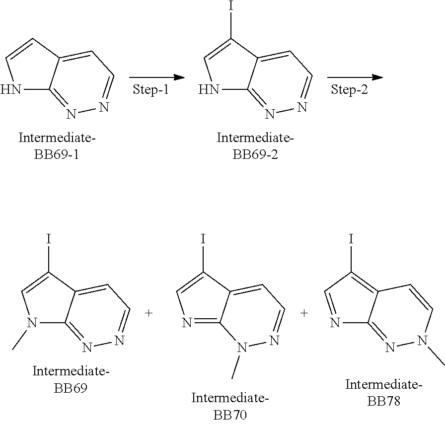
N1C2=NN=CC=C2C=C1.N1C2=NN=CC=C2C(I)=C1.N1=C2C(=CC=NN2C)C(I)=C1.N1(C)C2=NN=CC=C2C(I)=C1.N1=CC(I)=C2C1=NN(C)C=C2
